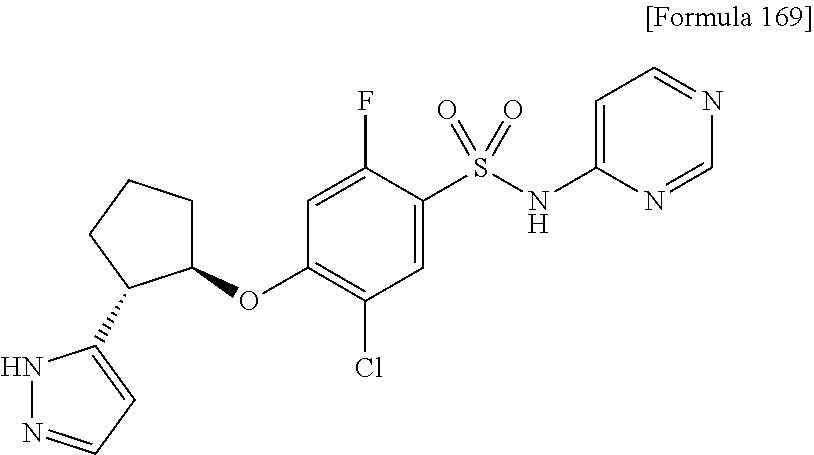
C1(S(NC2=CC=NC=N2)(=O)=O)=CC(Cl)=C(OC2CCCC2C2=CC=NN2)C=C1F
